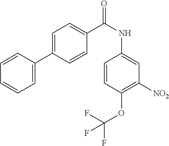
C1(C2=CC=CC=C2)=CC=C(C(NC2=CC([NO2])=C(OC(F)(F)F)C=C2)=O)C=C1
